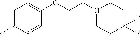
C1=C(C)C=CC(OCCN2CCC(F)(F)CC2)=C1
